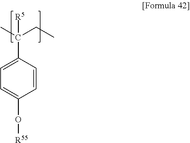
C1=C(C(C)(CC)[R5])C=CC(O[R55])=C1
